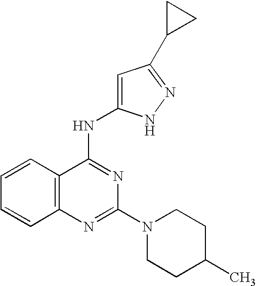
C12=C(N=C(N3CCC(C)CC3)N=C1NC1=CC(C3CC3)=NN1)C=CC=C2
